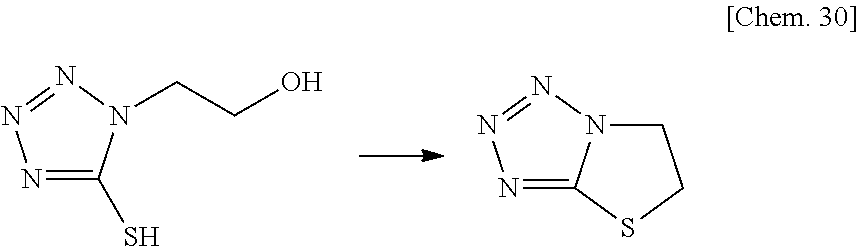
N1=C(S)N(CCO)N=N1.N1=C2N(N=N1)CCS2
